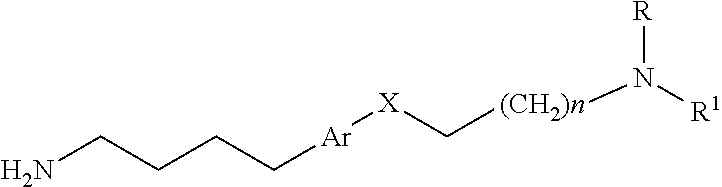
NCCCC[Ar][X]C[(CH2)n]N([R1])[R]
